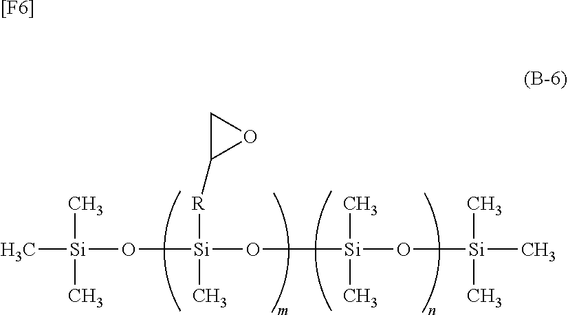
C[Si](O[Si](O[Si](O[Si](C)(C)C)(C)C)(C)[R]C1CO1)(C)C.[[F6]]
